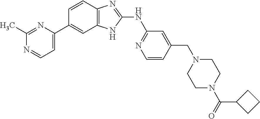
C1(C)=NC(C2=CC3=C(C=C2)N=C(NC2=NC=CC(CN4CCN(C(=O)C5CCC5)CC4)=C2)N3)=CC=N1
